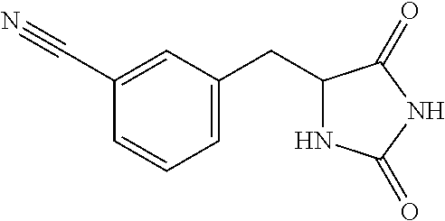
C1=C(CC2NC(=O)NC2=O)C=C(C#N)C=C1
